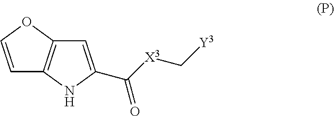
C1=COC2=C1NC(C([X3]C[Y3])=O)=C2
